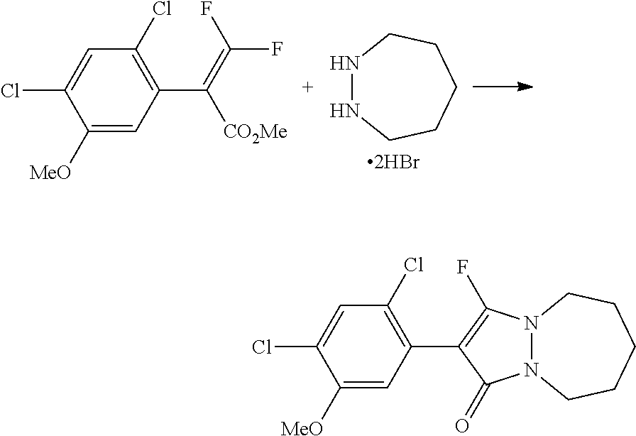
C1([MeO])=CC(C(=C(F)F)[CO2Me])=C(Cl)C=C1Cl.N1NCCCCC1.C1([MeO])=CC(C2=C(F)N3N(C2=O)CCCCC3)=C(Cl)C=C1Cl
